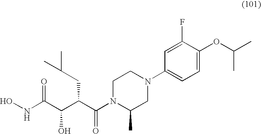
C1=C(F)C(OC(C)C)=CC=C1N1CCN(C(=O)C(C(C(NO)=O)O)CC(C)C)C(C)C1
